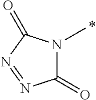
C1(=O)N(C)C(=O)N=N1
